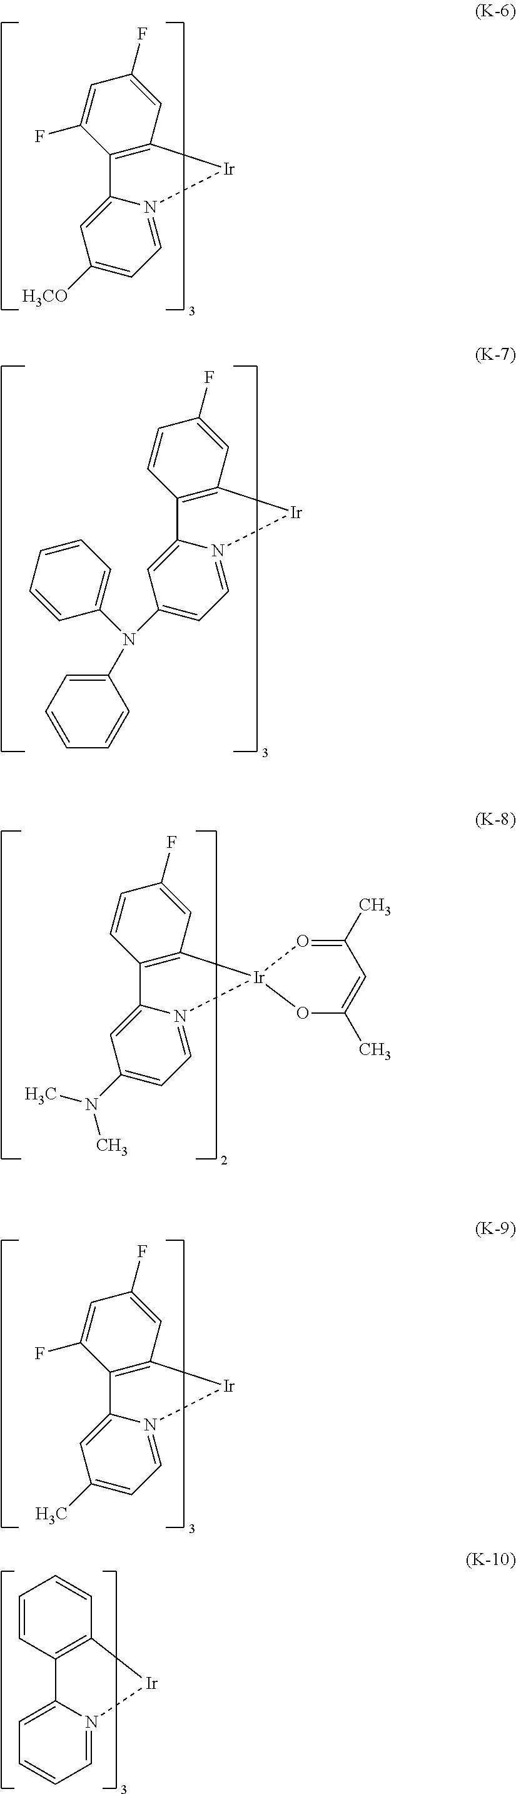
C12=C(C=C(F)C=C1F)[Ir]N1=CC=C([H3CO])C=C21.C12=C(C=C(F)C=C1)[Ir]N1=CC=C(N(C3=CC=CC=C3)C3=CC=CC=C3)C=C21.C12=C(C=C(F)C=C1)[Ir]1(N3=CC=C(N(C)C)C=C23)OC(C)=CC(C)=O1.C12=C(C=C(F)C=C1F)[Ir]N1=CC=C(C)C=C21.C1=CC2=C(C=C1)[Ir]N1=CC=CC=C21
